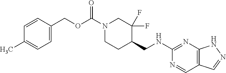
N(CC1CCN(C(=O)OCC2=CC=C(C)C=C2)CC1(F)F)C1=NC2=C(C=N1)C=NN2
